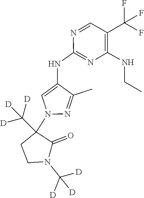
N1=CC(C(F)(F)F)=C(NCC)N=C1NC1=CN(C2(C([D])([D])[D])CCN(C([D])([D])[D])C2=O)N=C1C
